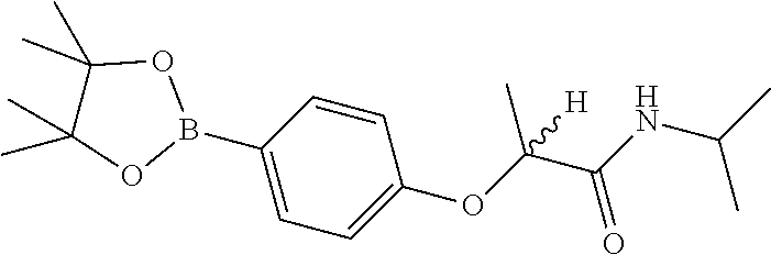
O(C(C(NC(C)C)=O)(C)[H])C1=CC=C(B2OC(C)(C)C(C)(C)O2)C=C1
